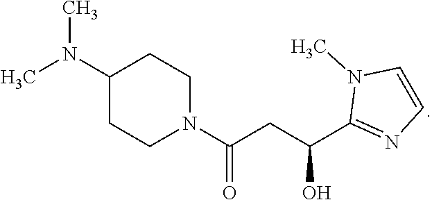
CN(C)C1CCN(C(CC(C2=NC=CN2C)O)=O)CC1
